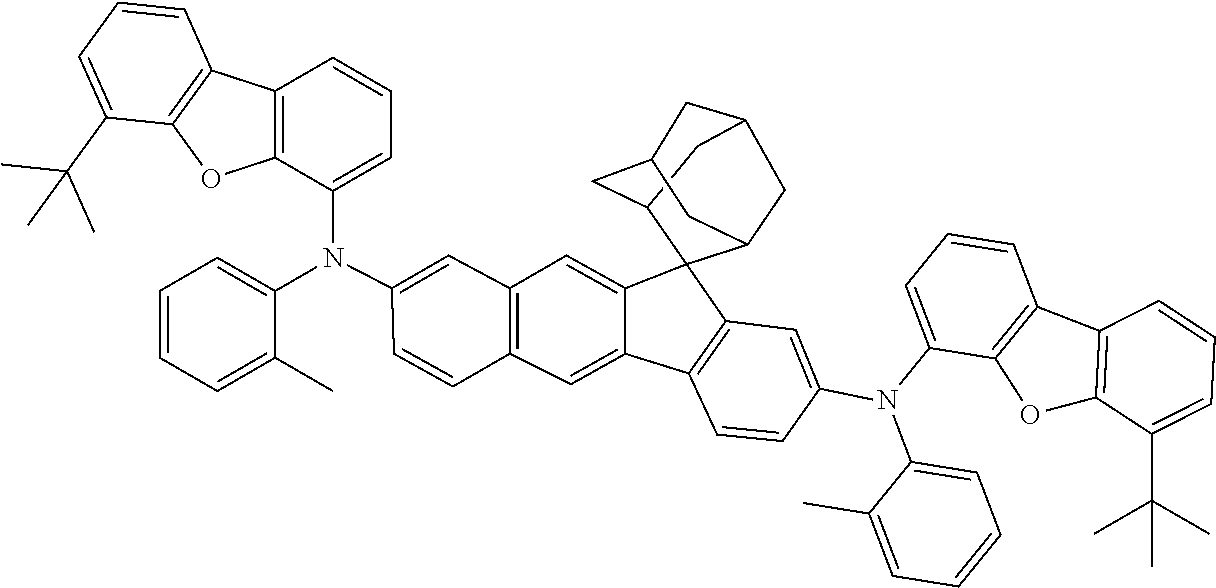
C1=C(C(C)(C)C)C2=C(C=C1)C1=C(C(N(C3=CC=CC=C3C)C3=CC4=C(C=C3)C=C3C(=C4)C4(C5CC6CC(CC4C6)C5)C4=C3C=CC(N(C3=CC=CC=C3C)C3=CC=CC5=C3OC3=C5C=CC=C3C(C)(C)C)=C4)=CC=C1)O2
